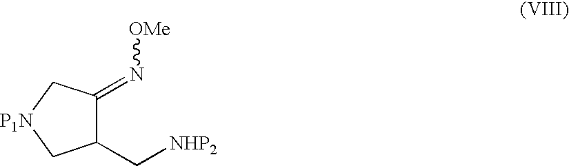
C1(C[NHP2])C(=N[OMe])C[P1N]C1
